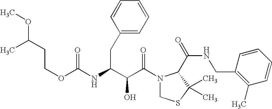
O(C(NC(C(C(N1CSC(C)(C)C1C(NCC1=C(C)C=CC=C1)=O)=O)O)CC1=CC=CC=C1)=O)CCC(C)OC
